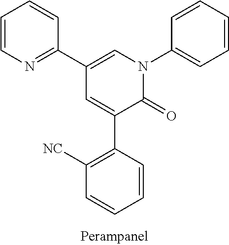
C1=CN=C(C2=CN(C3=CC=CC=C3)C(=O)C(C3=C([NC])C=CC=C3)=C2)C=C1
